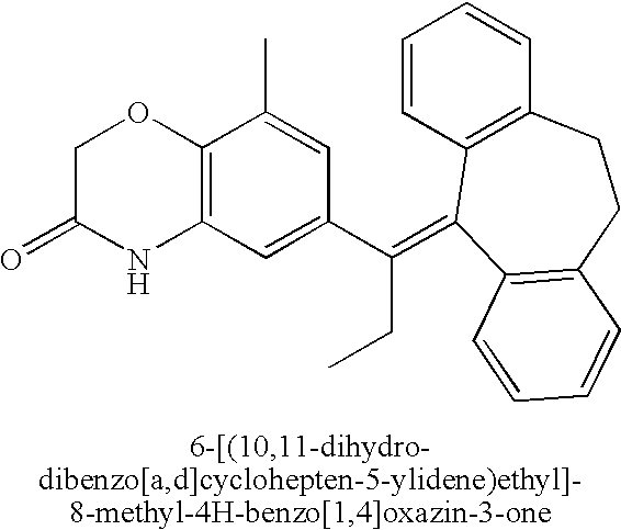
C1C(=O)NC2=C(O1)C(C)=CC(C(=C1C3=C(C=CC=C3)CCC3=C1C=CC=C3)CC)=C2
